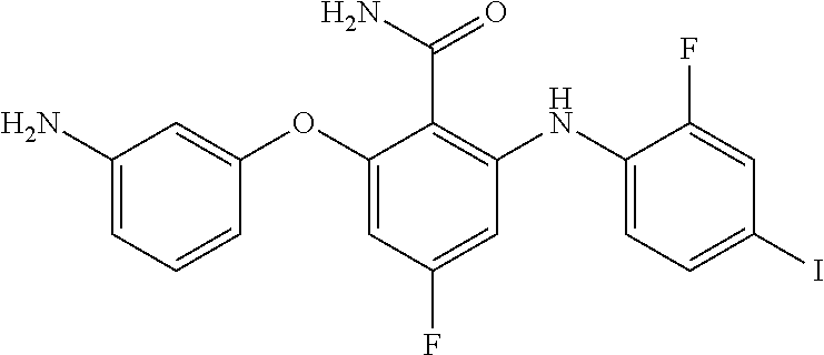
C1(N)=CC=CC(OC2=CC(F)=CC(NC3=CC=C(I)C=C3F)=C2C(N)=O)=C1
